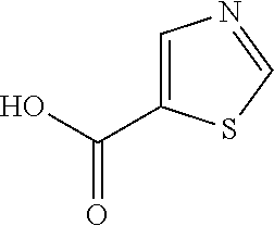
C(O)(=O)C1=CN=CS1
